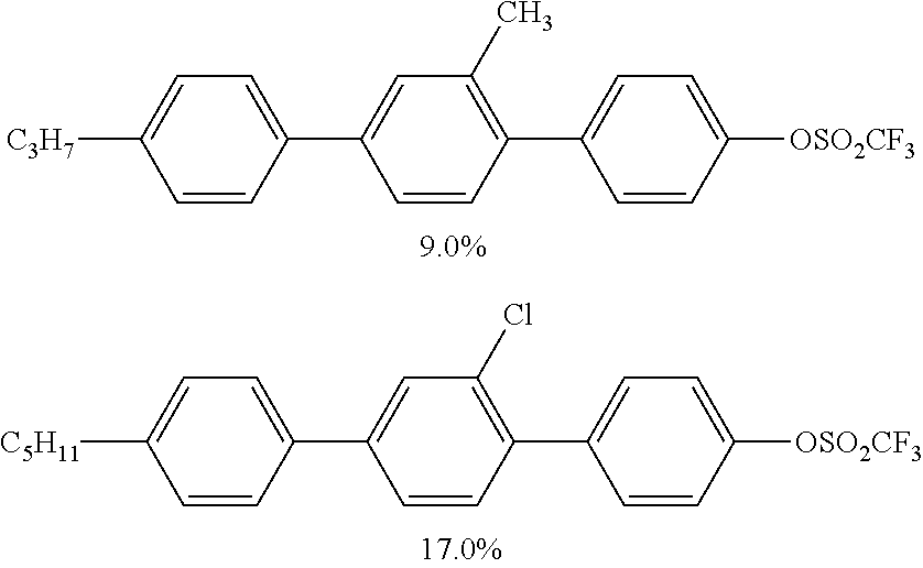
C1([C3H7])=CC=C(C2=CC(C)=C(C3=CC=C([OSO2CF3])C=C3)C=C2)C=C1.C1([C5H11])=CC=C(C2=CC(Cl)=C(C3=CC=C([OSO2CF3])C=C3)C=C2)C=C1
